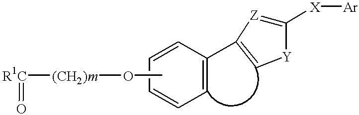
[R1C]([(CH2)m]OC)=O.C1=C(C2=C[Y]C([X][Ar])=[Z]2)C=CC=C1
